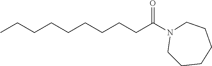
C(CCCCCCCC(=O)N1CCCCCC1)C
